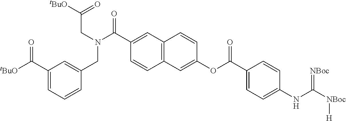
C1=CC=C(C([tBuO])=O)C=C1CN(CC([tBuO])=O)C(=O)C1=CC2=C(C=C1)C=C(OC(C1=CC=C(NC([NBoc][H])=[NBoc])C=C1)=O)C=C2
